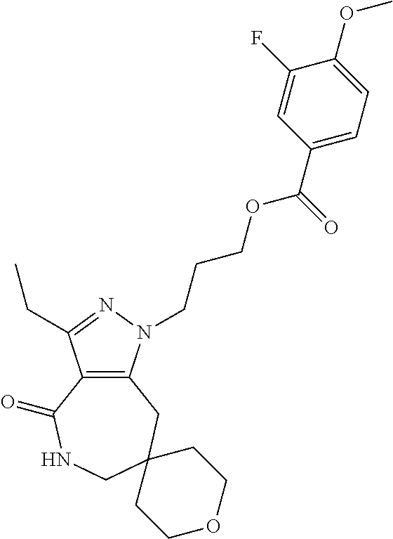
C12=C(N(CCCOC(C3=CC=C(OC)C(F)=C3)=O)N=C1CC)CC1(CNC2=O)CCOCC1
